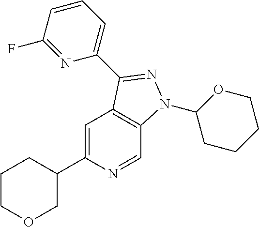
C1=CC(F)=NC(C2=NN(C3CCCCO3)C3=C2C=C(C2CCCOC2)N=C3)=C1
